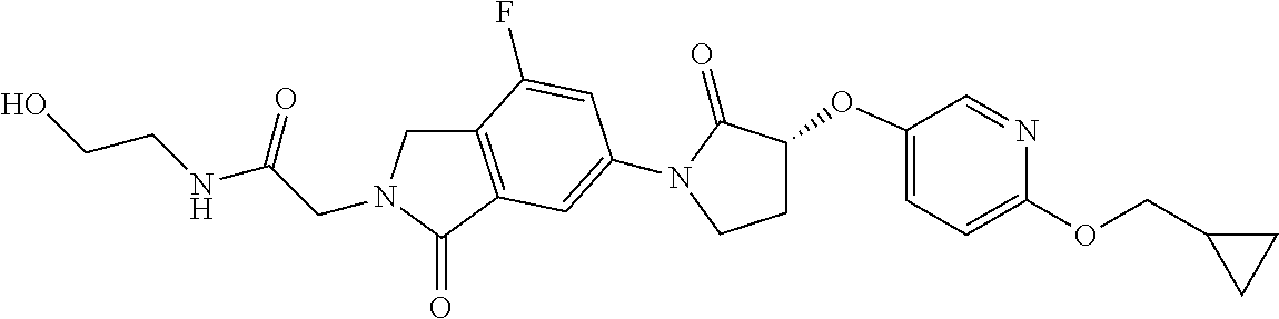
C(CN1CC2=C(C1=O)C=C(N1C(=O)C(OC3=CC=C(OCC4CC4)N=C3)CC1)C=C2F)(=O)NCCO
